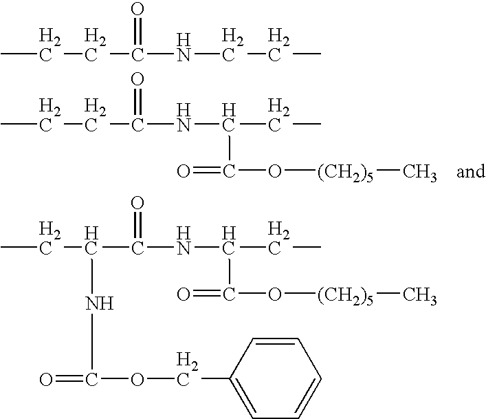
CCCC(NC(CC)C(=O)O[(CH2)5]C)=O.CCCC(NCCC)=O.CCC(C(NC(CC)C(=O)O[(CH2)5]C)=O)NC(=O)OCC1=CC=CC=C1
